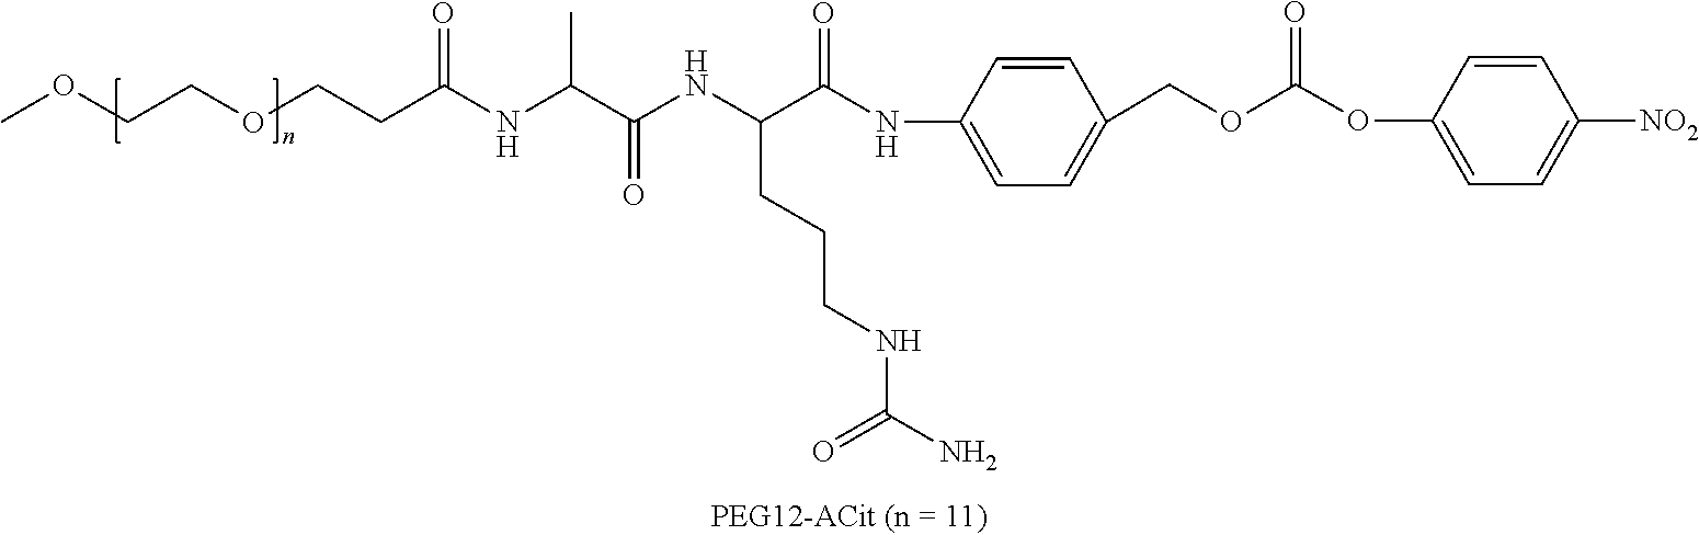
O(C(OCC1=CC=C(NC(C(CCCNC(N)=O)NC(C(C)NC(CCOCCOC)=O)=O)=O)C=C1)=O)C1=CC=C([NO2])C=C1
